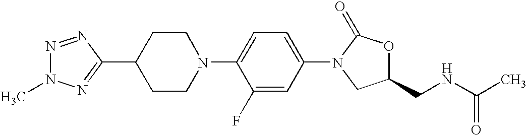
N1=NC(C2CCN(C3=CC=C(N4C(=O)OC(CNC(C)=O)C4)C=C3F)CC2)=NN1C
